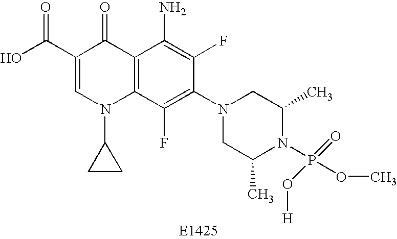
OC(C1=CN(C2CC2)C2=C(C1=O)C(N)=C(F)C(N1CC(C)N(P(OC)(=O)O[H])C(C)C1)=C2F)=O
